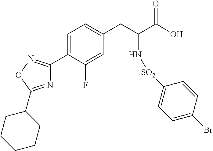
C1=C(C2=NOC(C3CCCCC3)=N2)C(F)=CC(CC(C(O)=O)N[SO2]C2=CC=C(Br)C=C2)=C1
